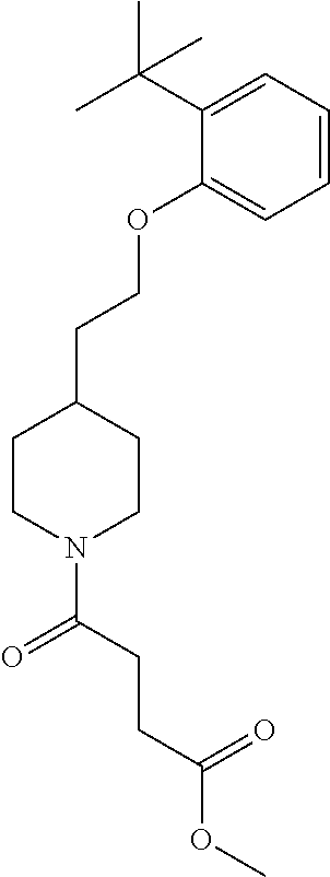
C1=CC=C(C(C)(C)C)C(OCCC2CCN(C(CCC(OC)=O)=O)CC2)=C1
